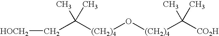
C(C([(CH2)4]O[(CH2)4]C([CO2H])(C)C)(C)C)[HOCH2]
